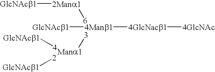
[2Mana1]([6])[GlcNAcb1].[3][Mana1].[4Manb1]([4GlcNacb1][4GlcNAc])[GlcNAcb1].[GlcNAcb1][4].[GlcNAcb1][2]
